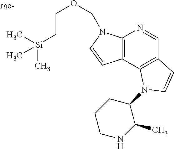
C12=C(C3=C(C=N1)C=CN3C1CCCNC1C)C=CN2COCC[Si](C)(C)C
